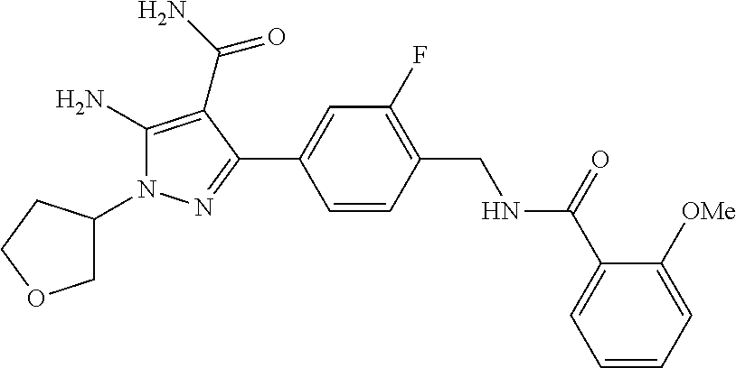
C1C(N2C(N)=C(C(N)=O)C(C3=CC(F)=C(CNC(C4=CC=CC=C4[OMe])=O)C=C3)=N2)CCO1
